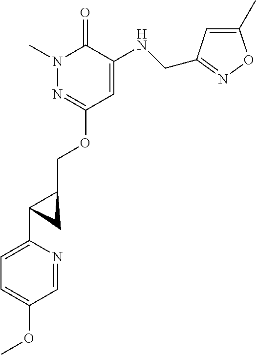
N1(C)N=C(OCC2CC2C2=CC=C(OC)C=N2)C=C(NCC2=NOC(C)=C2)C1=O
